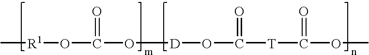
C[R1]OC(O[D]OC([T]C(OC)=O)=O)=O
